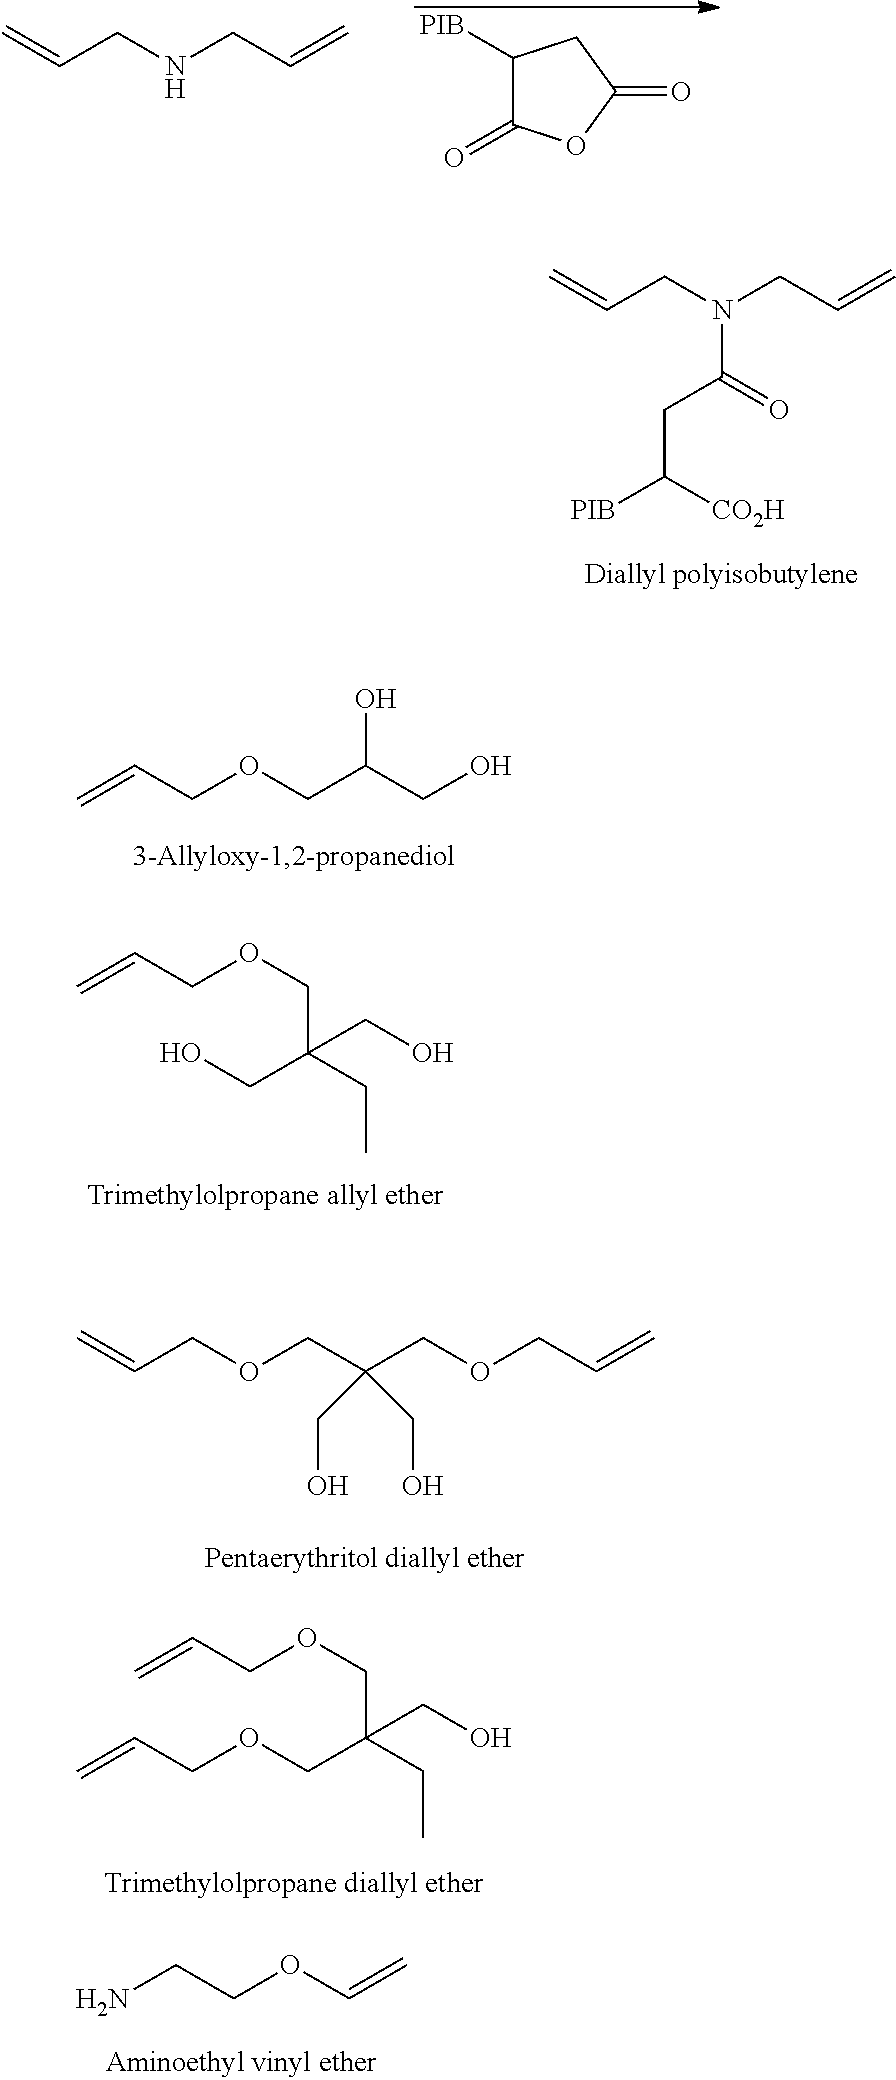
C=CCN(CC=C)C(=O)CC([PIB])[CO2H].C1([PIB])C(=O)OC(=O)C1.C=CCNCC=C.C=CCOCC(CO)O.C=CCOCC(CO)(CO)CC.C=CCOCC(COCC=C)(CO)CO.C=CCOCC(CO)(CC)COCC=C.NCCOC=C
